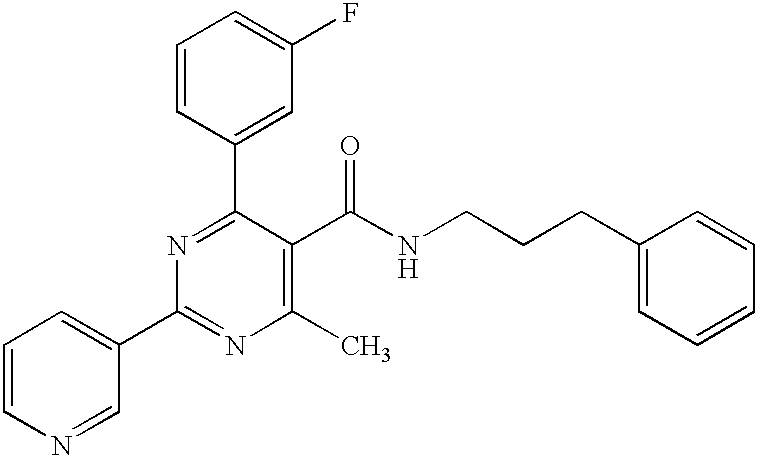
C1=CC(C2=NC(C3=CC=CN=C3)=NC(C)=C2C(NCCCC2=CC=CC=C2)=O)=CC(F)=C1
